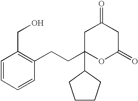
C1C(CCC2=C(CO)C=CC=C2)(C2CCCC2)OC(=O)CC1=O
